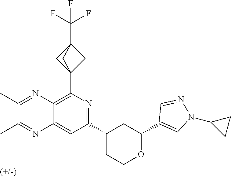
C12=CC(C3CCOC(C4=CN(C5CC5)N=C4)C3)=NC(C34CC(C(F)(F)F)(C3)C4)=C1N=C(C)C(C)=N2
